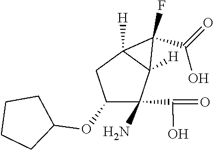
C1(OC2CCCC2)C(N)(C(=O)O)C2([H])C([H])(C1)C2(F)C(O)=O
